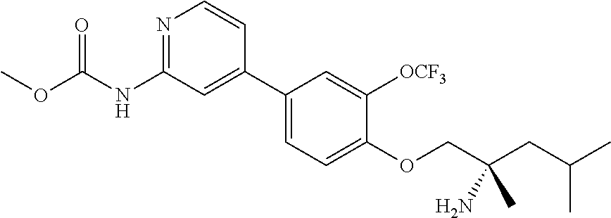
O(C(NC1=NC=CC(C2=CC=C(OCC(CC(C)C)(N)C)C([OCF3])=C2)=C1)=O)C
